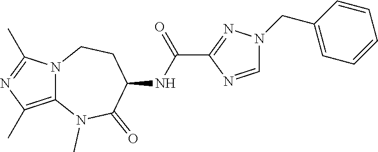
C12=C(C)N=C(C)N1CCC(NC(=O)C1=NN(CC3=CC=CC=C3)C=N1)C(=O)N2C
